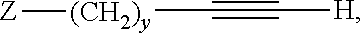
[H]C#C[(CH2)y][Z]
